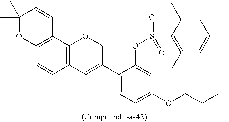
C12=C(C3=C(C=C1)C=C(C1=CC=C(OCCC)C=C1OS(C1=C(C)C=C(C)C=C1C)(=O)=O)CO3)C=CC(C)(C)O2
